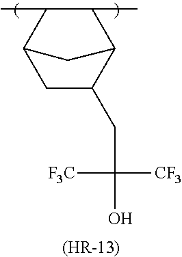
C1C(CC(O)([CF3])[F3C])C2C(C)C(C)C1C2.[(HR-13)]
